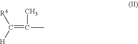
C(=C([H])[R4])(C)C
